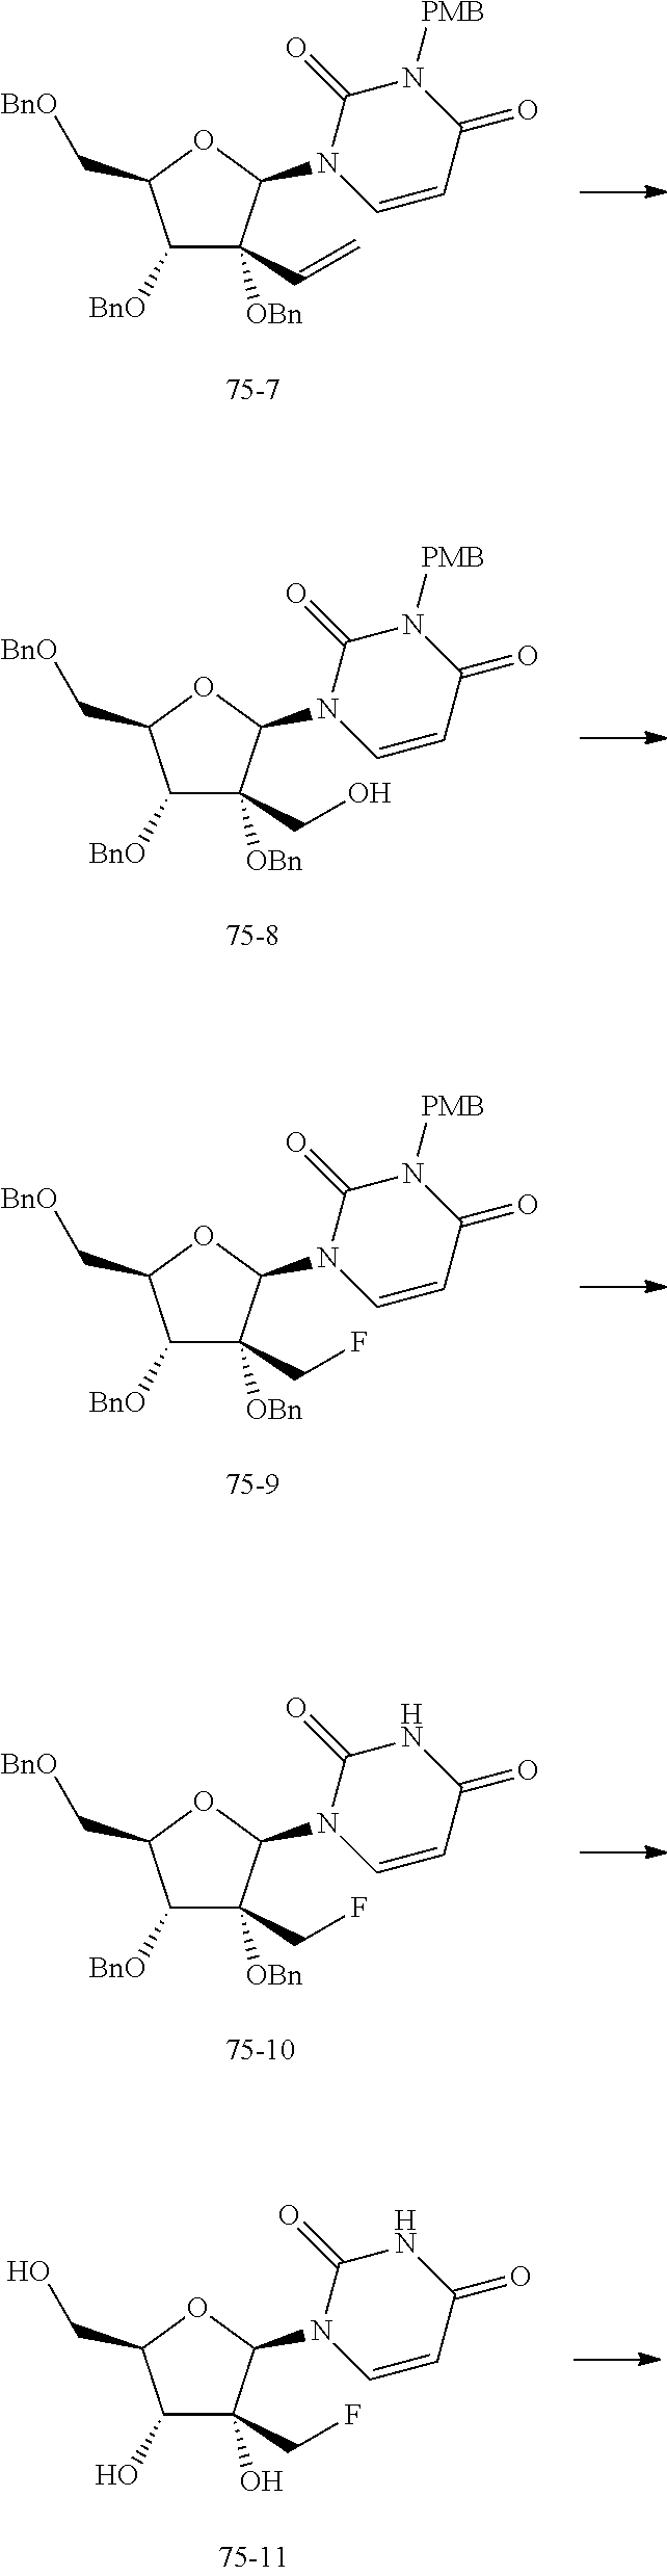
C1([BnO])C([OBn])(C=C)C(N2C=CC(=O)N([PMB])C2=O)OC1C[BnO].C1([BnO])C([OBn])(CO)C(N2C=CC(=O)N([PMB])C2=O)OC1C[BnO].C1([BnO])C([OBn])(CF)C(N2C=CC(=O)N([PMB])C2=O)OC1C[BnO].C1([BnO])C([OBn])(CF)C(N2C=CC(=O)NC2=O)OC1C[BnO].C1(O)C(O)(CF)C(N2C=CC(=O)NC2=O)OC1CO
